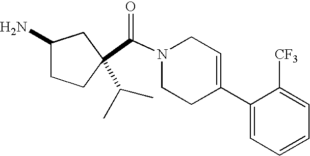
C(N1CCC(C2=CC=CC=C2[CF3])=CC1)(=O)C1(C(C)C)CCC(N)C1
